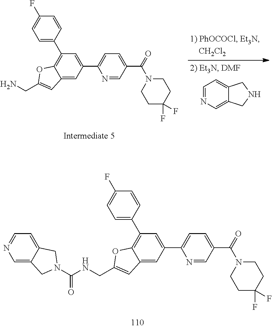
C1=NC=C2C(=C1)CNC2.C1(C2=CC=C(F)C=C2)=C2C(=CC(C3=CC=C(C(N4CCC(F)(F)CC4)=O)C=N3)=C1)C=C(CN)O2.C1(C2=CC=C(F)C=C2)=C2C(=CC(C3=CC=C(C(N4CCC(F)(F)CC4)=O)C=N3)=C1)C=C(CNC(N1CC3=CN=CC=C3C1)=O)O2
